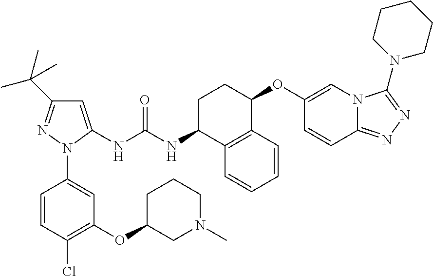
C1=C(NC(NC2C3=C(C=CC=C3)C(OC3=CN4C(=NN=C4N4CCCCC4)C=C3)CC2)=O)N(C2=CC(OC3CN(C)CCC3)=C(Cl)C=C2)N=C1C(C)(C)C
